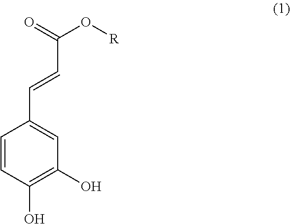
C1=CC(O)=C(O)C=C1C=CC(=O)O[R]
